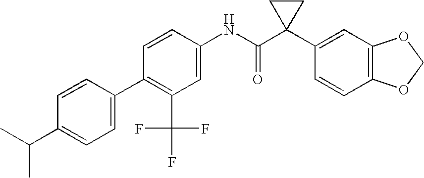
C1=CC(NC(C2(C3=CC4=C(C=C3)OCO4)CC2)=O)=CC(C(F)(F)F)=C1C1=CC=C(C(C)C)C=C1
